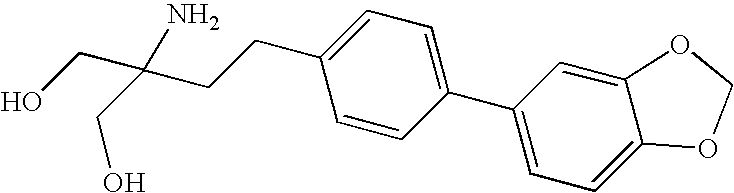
C1(C2=CC=C3C(=C2)OCO3)=CC=C(CCC(CO)(CO)N)C=C1
